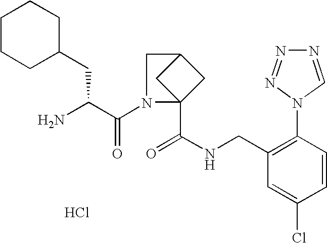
C1(CNC(=O)C23CC(C2)CN3C(C(N)CC2CCCCC2)=O)=C(N2C=NN=N2)C=CC(Cl)=C1.Cl
